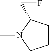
C1CC(CF)N(C)C1
